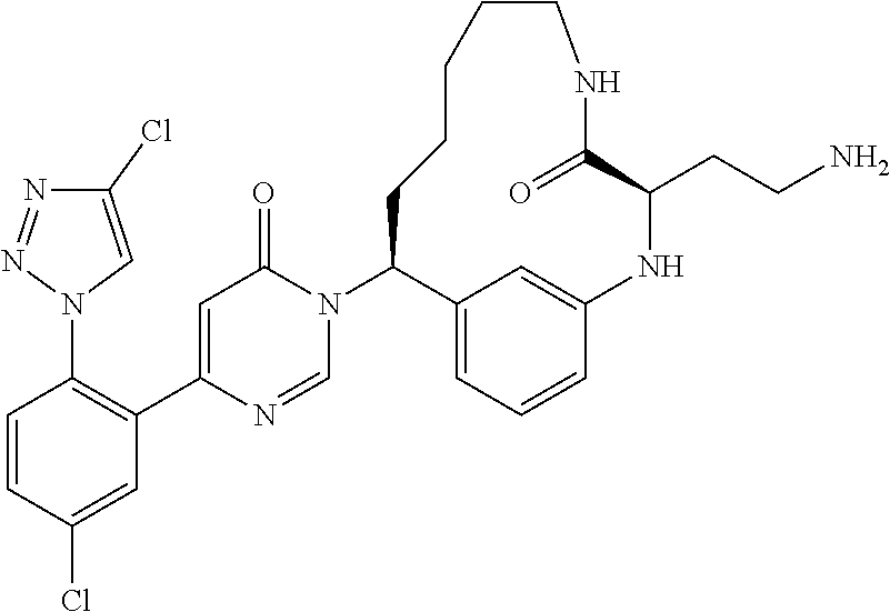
C1=CC(Cl)=CC(C2=CC(=O)N(C3C4=CC=CC(=C4)NC(CCN)C(=O)NCCCCC3)C=N2)=C1N1C=C(Cl)N=N1
